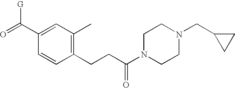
C1(C(=O)[G])=CC(C)=C(CCC(N2CCN(CC3CC3)CC2)=O)C=C1
